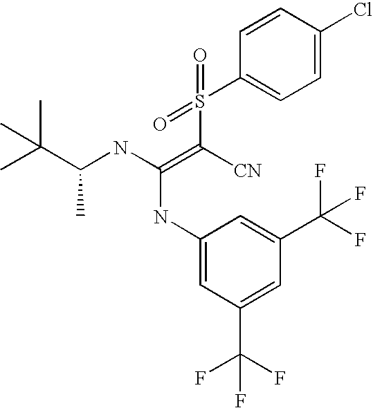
C1(S(C([CN])=C(NC(C(C)(C)C)C)NC2=CC(C(F)(F)F)=CC(C(F)(F)F)=C2)(=O)=O)=CC=C(Cl)C=C1
